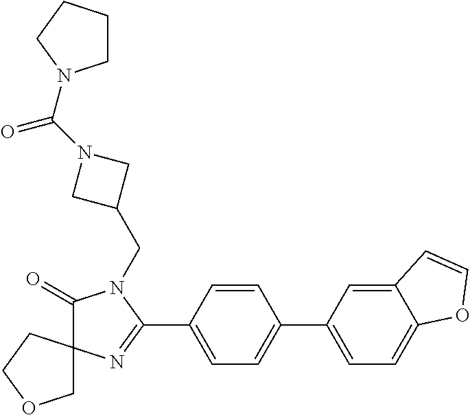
C1(=O)N(CC2CN(C(=O)N3CCCC3)C2)C(C2=CC=C(C3=CC=C4C(=C3)C=CO4)C=C2)=NC12COCC2
